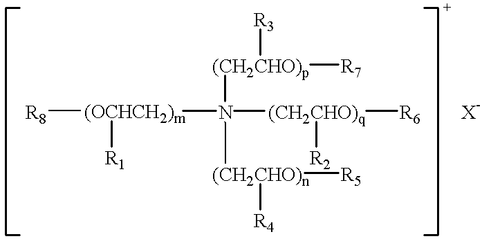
[(CH2CHO)p](N([(OCHCH2)m]([R1])[R8])([(CH2CHO)q]([R2])[R6])[(CH2CHO)n]([R4])[R5])([R3])[R7].[X-]
